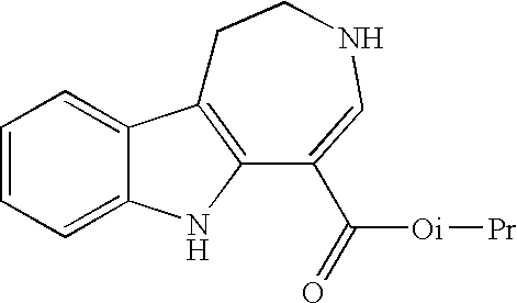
C1=CC=C2C(=C1)C1=C(N2)C(C(=O)[Oi][Pr])=CNCC1
